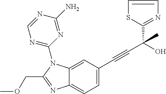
C12=CC=C(C#CC(C)(O)C3=NC=CS3)C=C1N(C1=NC=NC(N)=N1)C(COC)=N2
